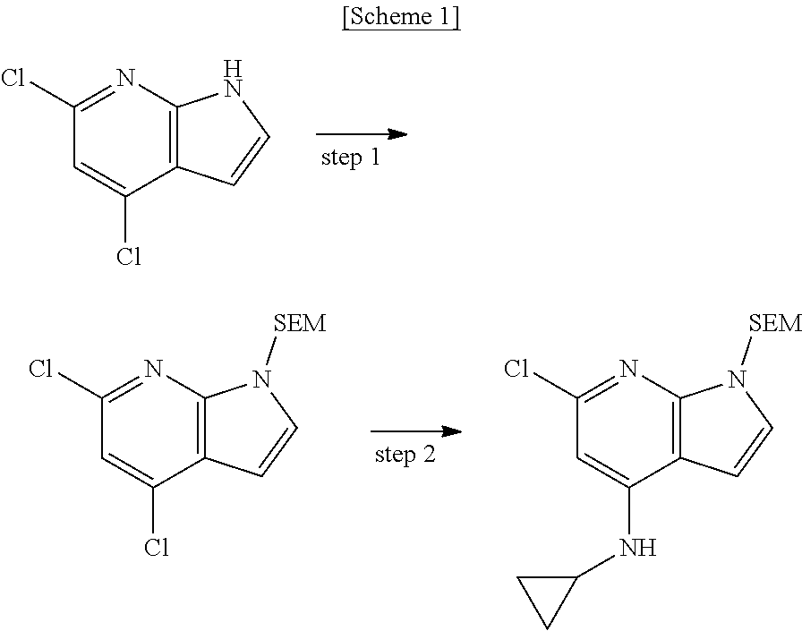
C1(Cl)=CC(Cl)=NC2=C1C=CN2.C1(Cl)=NC2=C(C(NC3CC3)=C1)C=CN2[SEM].C1(Cl)=NC2=C(C(Cl)=C1)C=CN2[SEM]
